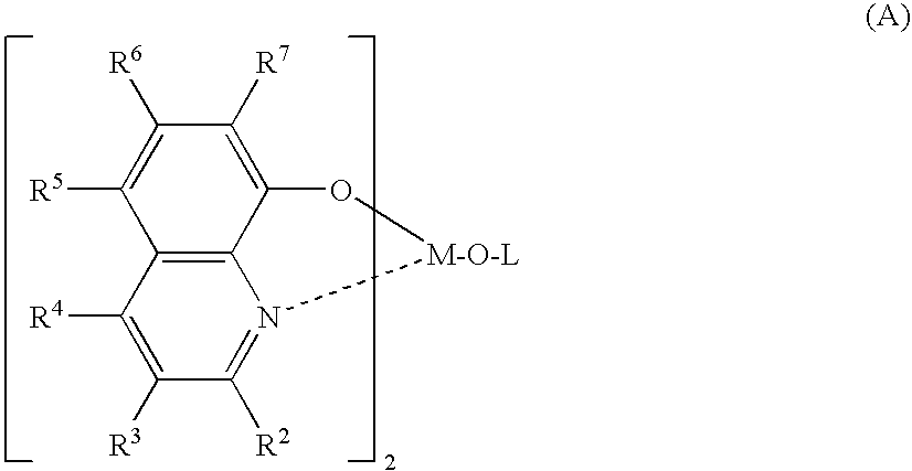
C12=C3C([R4])=C([R3])C([R2])=N1[M-O-L]OC2=C([R7])C([R6])=C3[R5]
